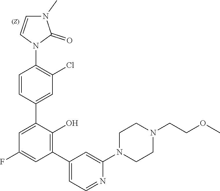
C1CN(C2=CC(C3=C(O)C(C4=CC(Cl)=C(N5C=CN(C)C5=O)C=C4)=CC(F)=C3)=CC=N2)CCN1CCOC
